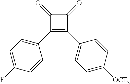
C1(=O)C(C2=CC=C(F)C=C2)=C(C2=CC=C([OCF3])C=C2)C1=O
